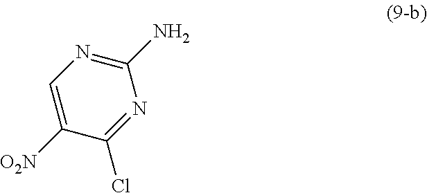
C1([O2N])=CN=C(N)N=C1Cl
